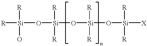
[R][Si](O[Si](O[Si](O[Si]([X])([R])[R])([R])[R])([R])[R])([R])O
